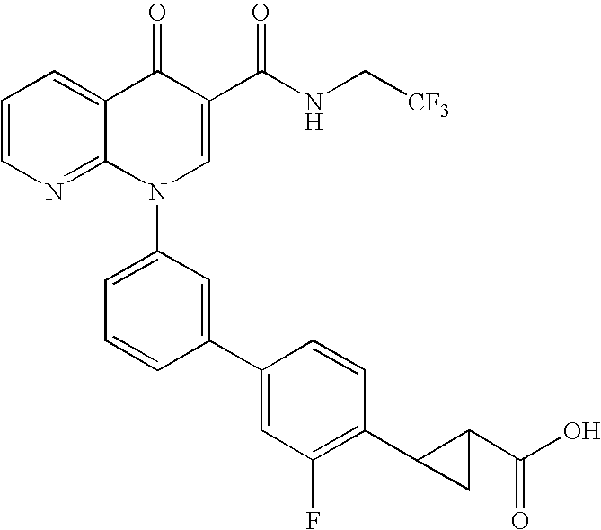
C1=CN=C2C(=C1)C(=O)C(C(NC[CF3])=O)=CN2C1=CC=CC(C2=CC(F)=C(C3CC3C(O)=O)C=C2)=C1
